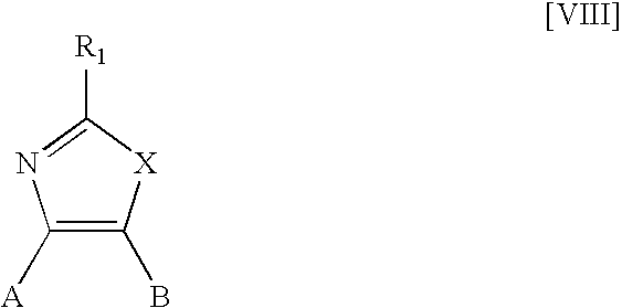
C1([A])=C(B)[X]C([R1])=N1
